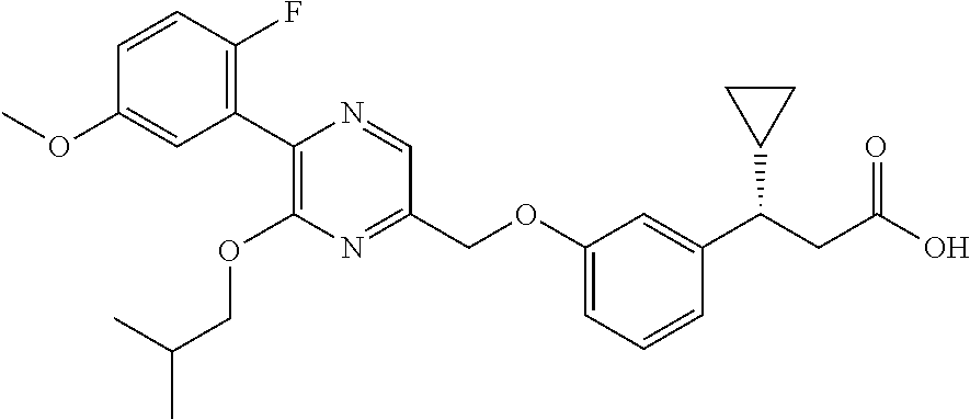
N1=CC(COC2=CC=CC(C(C3CC3)CC(O)=O)=C2)=NC(OCC(C)C)=C1C1=C(F)C=CC(OC)=C1
